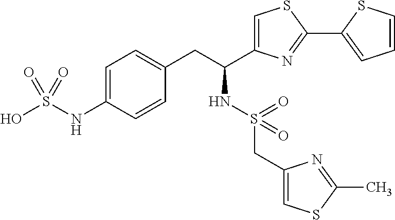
C1=C(NS(O)(=O)=O)C=CC(CC(C2=CSC(C3=CC=CS3)=N2)NS(=O)(CC2=CSC(C)=N2)=O)=C1
